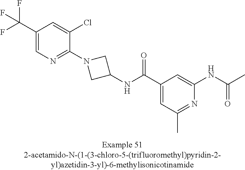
C1(C(F)(F)F)=CN=C(N2CC(NC(C3=CC(C)=NC(NC(C)=O)=C3)=O)C2)C(Cl)=C1
